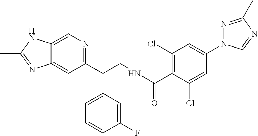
N(C(=O)C1=C(Cl)C=C(N2N=C(C)N=C2)C=C1Cl)CC(C1=CC=CC(F)=C1)C1=NC=C2C(=C1)N=C(C)N2
